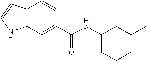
C1=CC2=C(C=C1C(NC(CCC)CCC)=O)NC=C2
